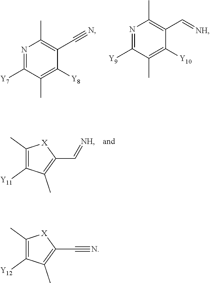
N1=C([Y7])C(C)=C([Y8])C(C#N)=C1C.N1=C([Y9])C(C)=C([Y10])C(C=[NH])=C1C.C1(C)=C([Y11])C(C)=C(C=[NH])[X]1.C1(C)=C([Y12])C(C)=C(C#N)[X]1
